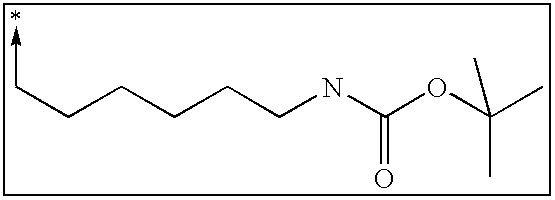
C(->C)CCCCCNC(OC(C)(C)C)=O
